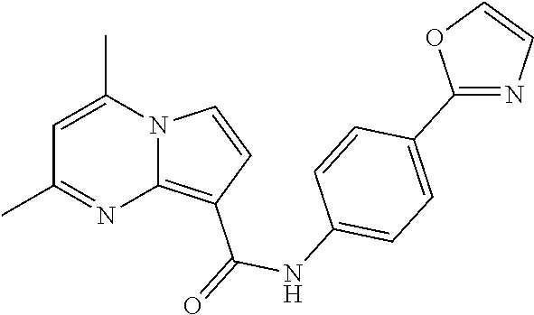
C1=C(C)N2C(=C(C(=O)NC3=CC=C(C4=NC=CO4)C=C3)C=C2)N=C1C
